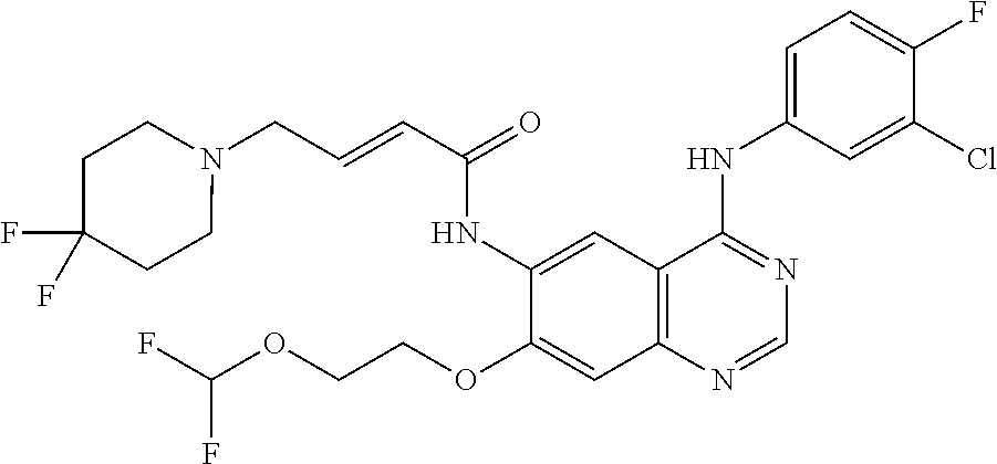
C12=C(N=CN=C1NC1=CC=C(F)C(Cl)=C1)C=C(OCCOC(F)F)C(NC(C=CCN1CCC(F)(F)CC1)=O)=C2
